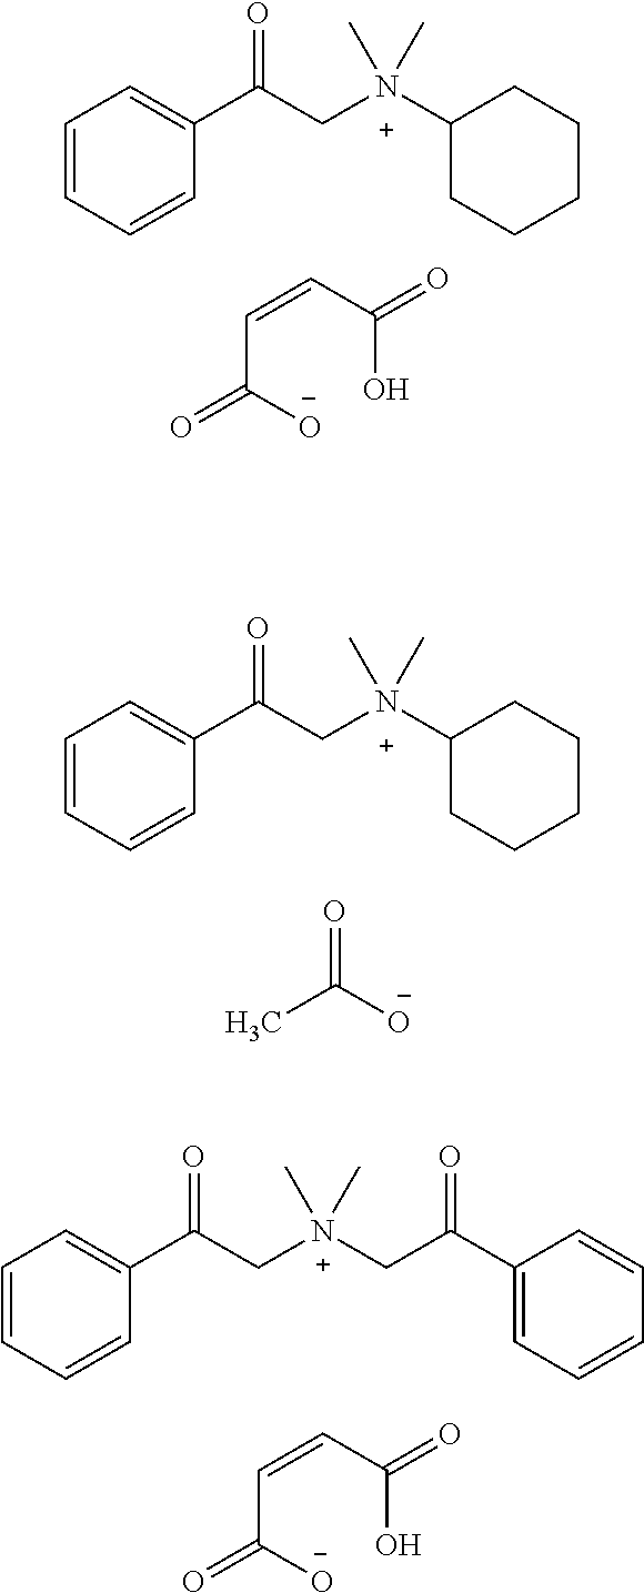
C(C([O-])=O)=CC(O)=O.C1=CC=CC(C(C[N+](C)(C)C2CCCCC2)=O)=C1.O=C(C)[O-].C1=CC=CC(C(C[N+](C)(C)C2CCCCC2)=O)=C1.C(C([O-])=O)=CC(O)=O.C([N+](CC(C1=CC=CC=C1)=O)(C)C)C(=O)C1=CC=CC=C1
